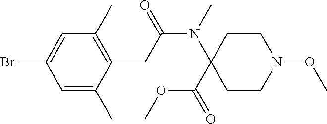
C1=C(C)C(CC(N(C)C2(C(=O)OC)CCN(OC)CC2)=O)=C(C)C=C1Br
